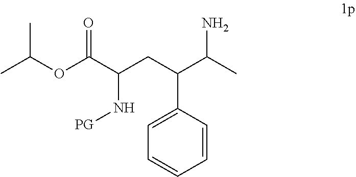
C1=CC=CC=C1C(CC(N[PG])C(OC(C)C)=O)C(C)N
